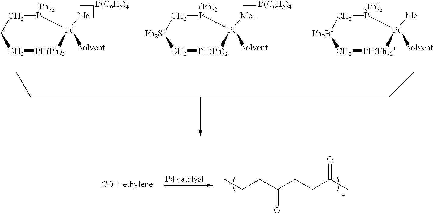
C(CC(CCC(C)=O)=O)C.[B(C6H5)4].C1C[(Ph)2P][Pd]([solvent])([Me])[PH(Ph)2]C1.[B(C6H5)4].[Ph2Si]1C[(Ph)2P][Pd]([solvent])([Me])[PH(Ph)2]C1.[Ph2B-]1C[(Ph)2P][Pd]([solvent])([Me])[PH(Ph)2+]C1
